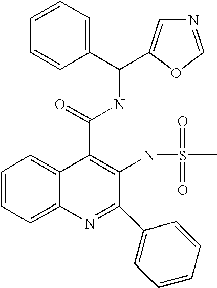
C12=CC=CC=C1N=C(C1=CC=CC=C1)C(NS(C)(=O)=O)=C2C(=O)NC(C1=CN=CO1)C1=CC=CC=C1
